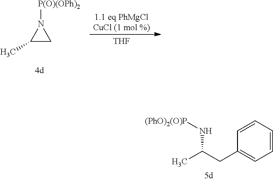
C1=CC=CC=C1CC(C)N[(PhO)2(O)P].C1(C)CN1[P(O)(OPh)2].[THF]
